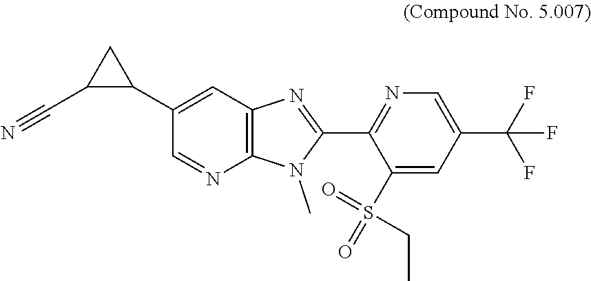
C1(C2CC2C#N)=CC2=C(N=C1)N(C)C(C1=NC=C(C(F)(F)F)C=C1S(=O)(=O)CC)=N2
